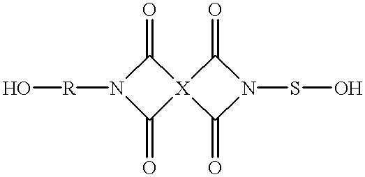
N1([R]O)C(=O)[X]2(C1=O)C(=O)N(SO)C2=O
